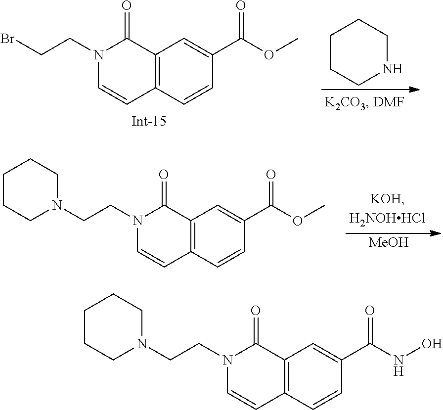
C12=C(C=CC(C(OC)=O)=C1)C=CN(CCBr)C2=O.C1CCNCC1.C12=C(C=CC(C(OC)=O)=C1)C=CN(CCN1CCCCC1)C2=O.[MeOH].C12=C(C=CC(C(NO)=O)=C1)C=CN(CCN1CCCCC1)C2=O
